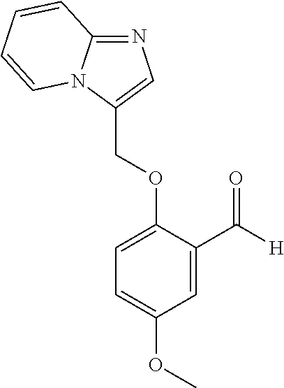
C(OC1=CC=C(OC)C=C1C([H])=O)C1=CN=C2N1C=CC=C2
